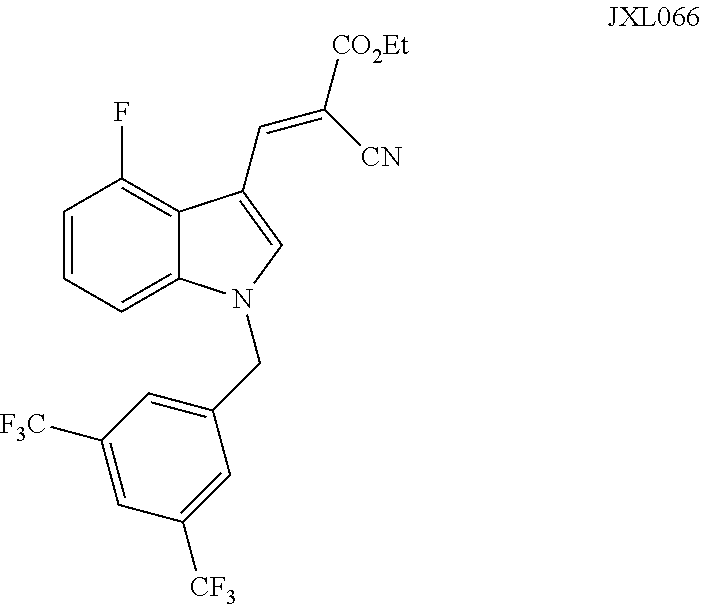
C1=CC=C2C(=C1F)C(C=C([CO2Et])[CN])=CN2CC1=CC([F3C])=CC([CF3])=C1
